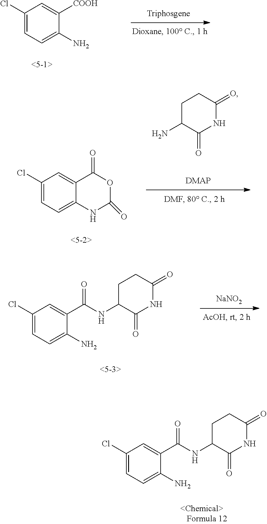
C1(Cl)=CC=C(N)C(C(NC2C(=O)NC(=O)CC2)=O)=C1.C1(Cl)=CC=C(N)C([COOH])=C1.C1(Cl)=CC=C2C(=C1)C(=O)OC(=O)N2.C1C(N)C(=O)NC(=O)C1.C1(Cl)=CC=C(N)C(C(NC2C(=O)NC(=O)CC2)=O)=C1.[NaNO2]
